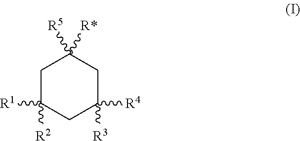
C1C([R1])([R2])CC([R3])([R4])CC1([R5])[R*]
